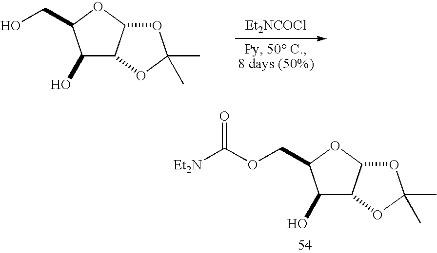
C1(O)C2C(OC1COC([Et2N])=O)OC(C)(C)O2.[Et2NCOCl].C1(O)C2C(OC1CO)OC(C)(C)O2
